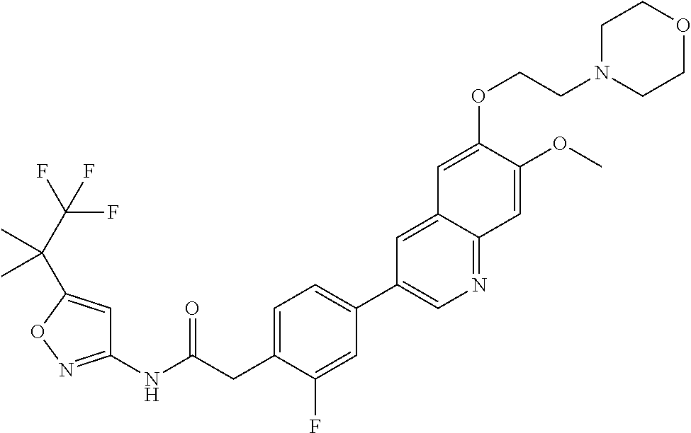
C1(NC(CC2=CC=C(C3=CN=C4C(=C3)C=C(OCCN3CCOCC3)C(OC)=C4)C=C2F)=O)=NOC(C(C(F)(F)F)(C)C)=C1
